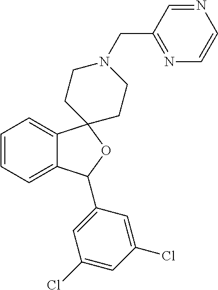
C1=C2C(=CC=C1)C1(OC2C2=CC(Cl)=CC(Cl)=C2)CCN(CC2=NC=CN=C2)CC1
